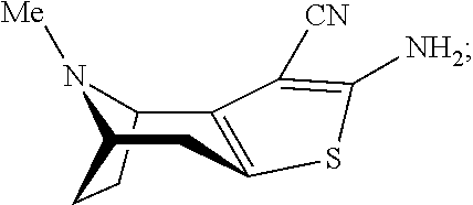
C12CCC(N1[Me])CC1=C2C([CN])=C([NH2])S1
